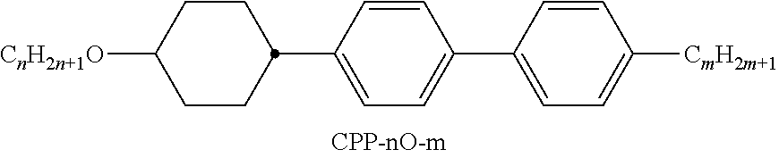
C1([CnH2n+1O])CCC(C2=CC=C(C3=CC=C([CmH2m+1])C=C3)C=C2)CC1
